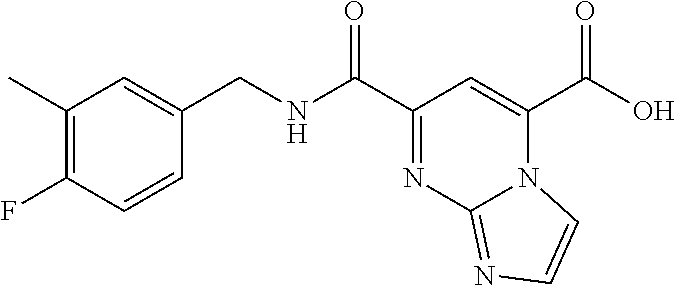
OC(C1=CC(C(NCC2=CC(C)=C(F)C=C2)=O)=NC2=NC=CN12)=O
